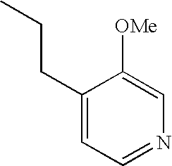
C1(CCC)=CC=NC=C1[OMe]
